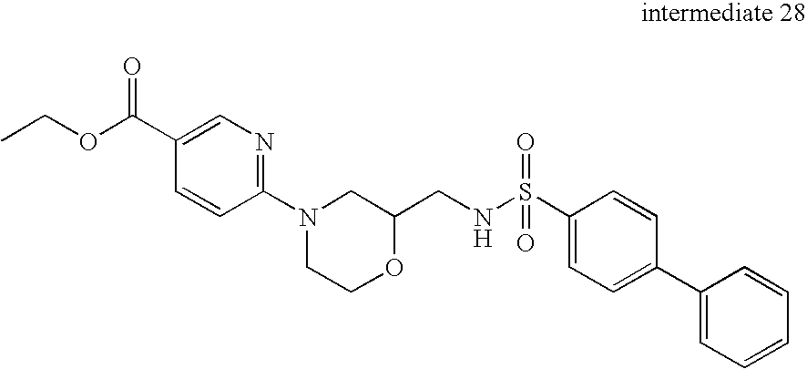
C1(C(OCC)=O)=CN=C(N2CCOC(CNS(C3=CC=C(C4=CC=CC=C4)C=C3)(=O)=O)C2)C=C1
